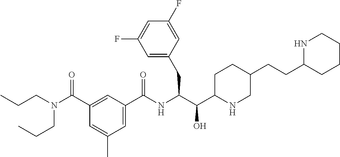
C1(CC(C(C2CCC(CCC3CCCCN3)CN2)O)NC(C2=CC(C)=CC(C(N(CCC)CCC)=O)=C2)=O)=CC(F)=CC(F)=C1
